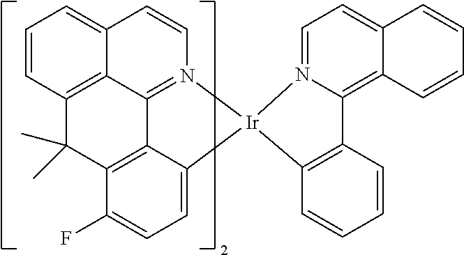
C12=C3C(C)(C)C4=C5C1=N(C=CC2=CC=C3)[Ir]1(C5=CC=C4F)N2=CC=C3C(=C2C2=C1C=CC=C2)C=CC=C3
